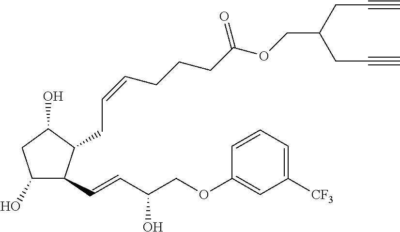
C1(O)C(C=CC(COC2=CC([CF3])=CC=C2)O)C(CC=CCCCC(OCC(CC#C)CC#C)=O)C(O)C1
